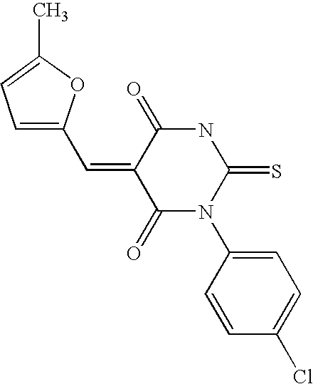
O=C1C(=CC2=CC=C(C)O2)C(=O)NC(=S)N1C1=CC=C(Cl)C=C1
